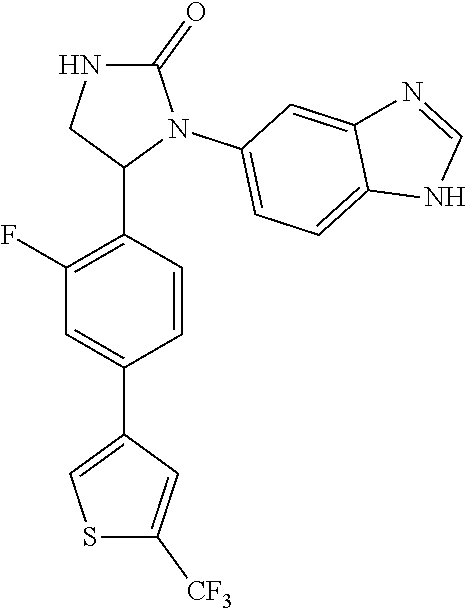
C1(F)=C(C2N(C3=CC=C4C(=C3)N=CN4)C(=O)NC2)C=CC(C2=CSC([CF3])=C2)=C1
